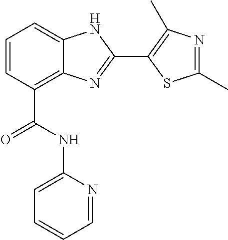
C1=CC(C(=O)NC2=CC=CC=N2)=C2C(=C1)NC(C1=C(C)N=C(C)S1)=N2
